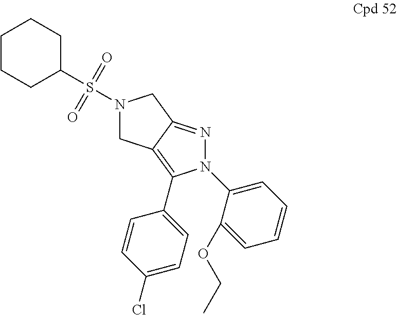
N1(S(C2CCCCC2)(=O)=O)CC2=C(C3=CC=C(Cl)C=C3)N(C3=CC=CC=C3OCC)N=C2C1
